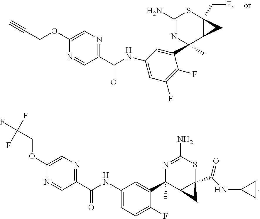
C1(C(=O)NC2=CC(F)=C(F)C(C3(C)C4C(CF)(SC(N)=N3)C4)=C2)=NC=C(OCC#C)N=C1.C1(C(=O)NC2=CC=C(F)C(C3(C)C4C(C(NC5CC5)=O)(SC(N)=N3)C4)=C2)=NC=C(OCC(F)(F)F)N=C1
